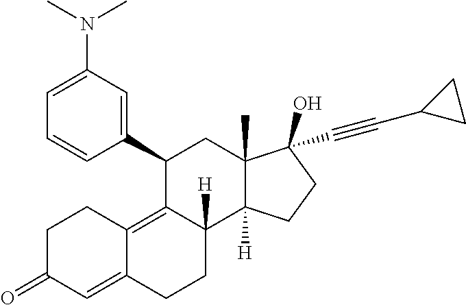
C1(C2=CC(N(C)C)=CC=C2)C2=C3C(=CC(=O)CC3)CCC2([H])C2([H])C(C)(C1)C(C#CC1CC1)(O)CC2
